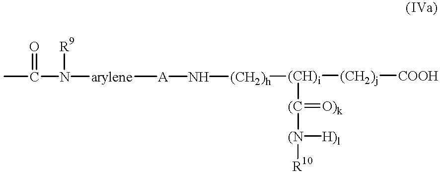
CC(=O)N([R9])[arylene][A]N[(CH2)h][(CH)i]([(CH2)j][COOH])[(C](=[O)k])[(N]([R10])[H)l]
